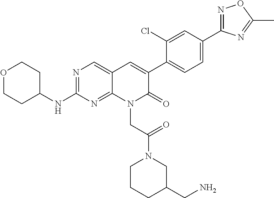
N1=C(C2=CC=C(C3=CC4=CN=C(NC5CCOCC5)N=C4N(CC(=O)N4CC(CN)CCC4)C3=O)C(Cl)=C2)N=C(C)O1
